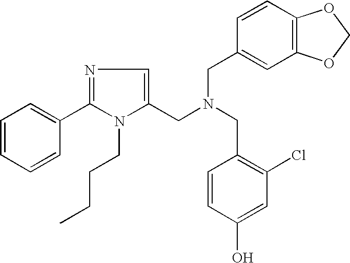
N1=C(C2=CC=CC=C2)N(CCCC)C(CN(CC2=CC3=C(C=C2)OCO3)CC2=C(Cl)C=C(O)C=C2)=C1
